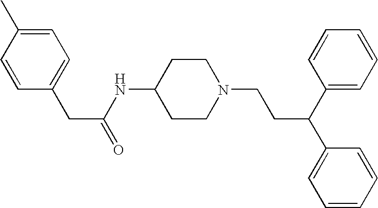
C1=CC(CC(=O)NC2CCN(CCC(C3=CC=CC=C3)C3=CC=CC=C3)CC2)=CC=C1C
